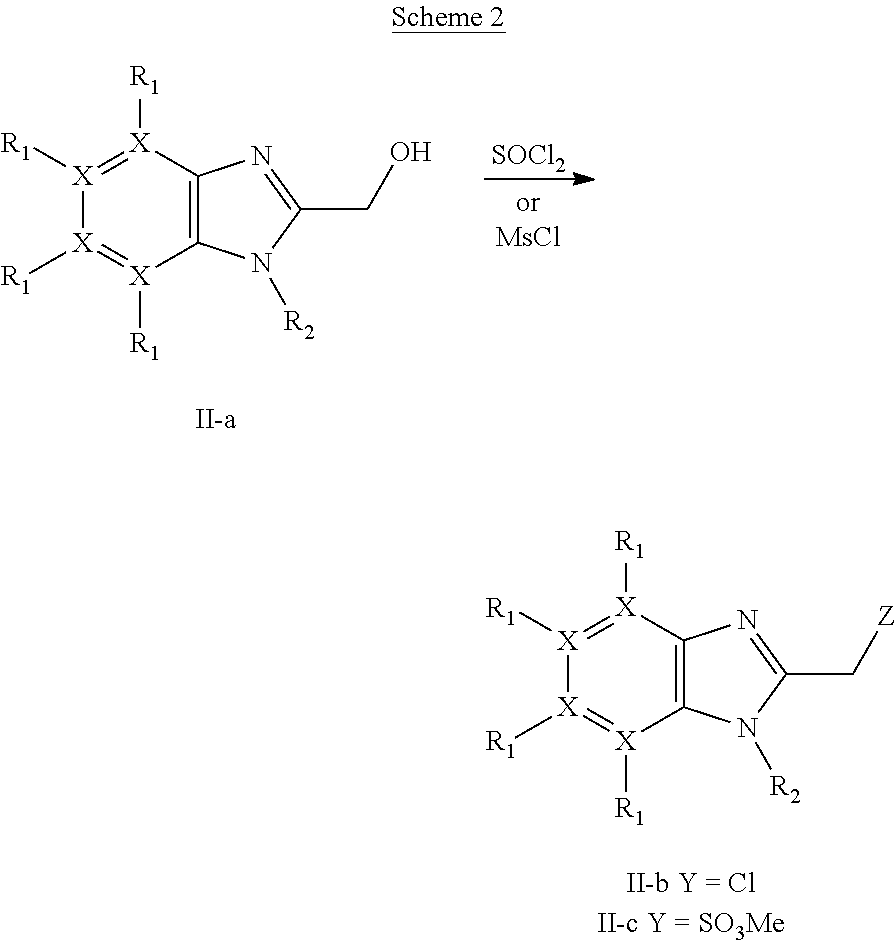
[X]1([R1])=[X]([R1])C2=C([X]([R1])=[X]1[R1])N=C(CO)N2[R2].[SOCl2].[X]1([R1])=[X]([R1])C2=C([X]([R1])=[X]1[R1])N=C(C[Z])N2[R2]
